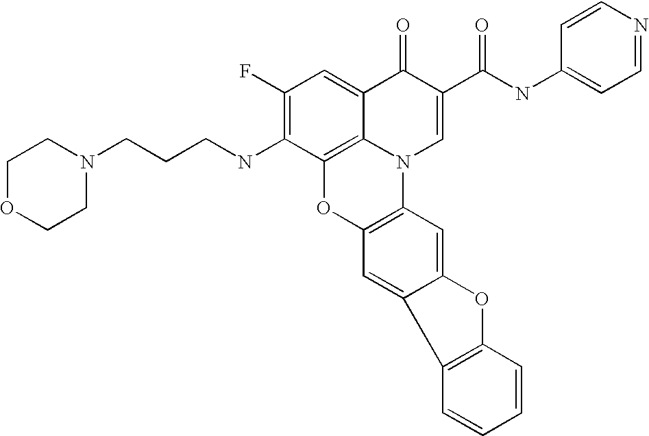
C1(F)=C(NCCCN2CCOCC2)C2=C3C(=C1)C(=O)C(C(=O)NC1=CC=NC=C1)=CN3C1=C(O2)C=C2C(=C1)OC1=C2C=CC=C1
